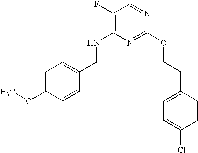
C1(F)=C(NCC2=CC=C(OC)C=C2)N=C(OCCC2=CC=C(Cl)C=C2)N=C1
